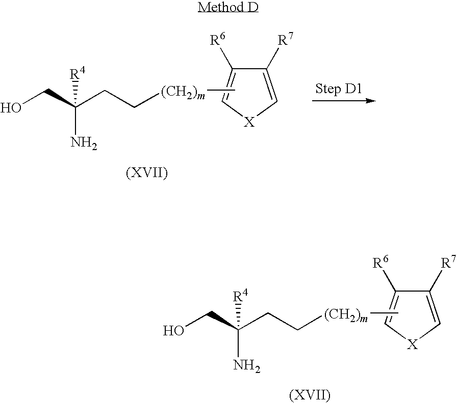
C1([R7])=C[X]C=C1[R6].[(CH2)m](C)CCC(CO)([R4])N.C1([R7])=C[X]C=C1[R6].[(CH2)m](C)CCC(CO)([R4])N
